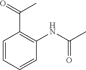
C1=CC=CC(NC(C)=O)=C1C(=O)C
